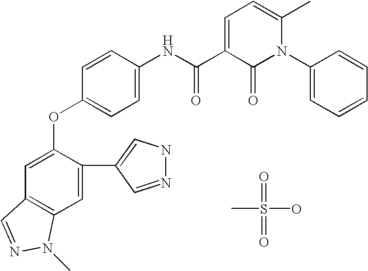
CS(=O)(O)=O.C1=C(OC2=CC=C(NC(C3=CC=C(C)N(C4=CC=CC=C4)C3=O)=O)C=C2)C(C2=CNN=C2)=CC2=C1C=NN2C
